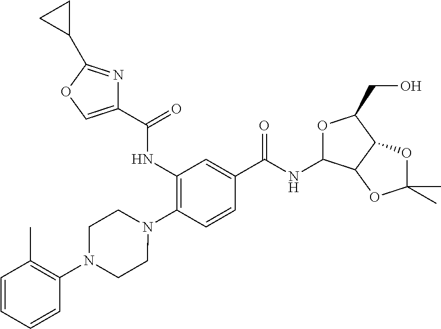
C1(NC(=O)C2=COC(C3CC3)=N2)=C(N2CCN(C3=C(C)C=CC=C3)CC2)C=CC(C(NC2OC(CO)C3C2OC(C)(C)O3)=O)=C1
